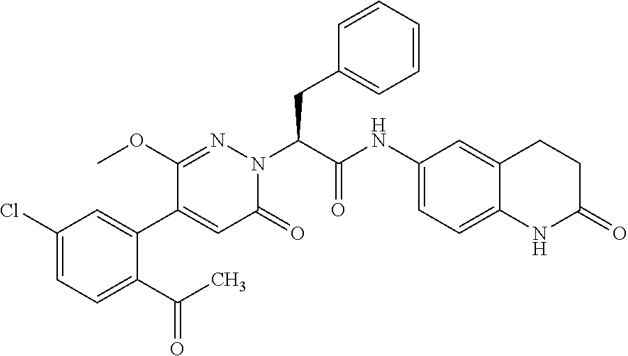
C1(Cl)=CC=C(C(C)=O)C(C2=CC(=O)N(C(CC3=CC=CC=C3)C(NC3=CC=C4C(=C3)CCC(=O)N4)=O)N=C2OC)=C1
